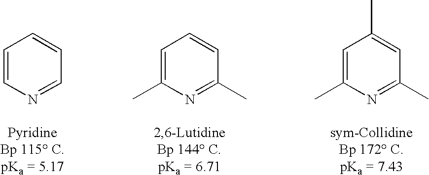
C1=C(C)N=C(C)C=C1C.C1=C(C)N=C(C)C=C1.C1=CN=CC=C1
